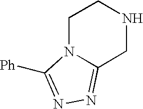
C1N2C(=NN=C2[Ph])CNC1
